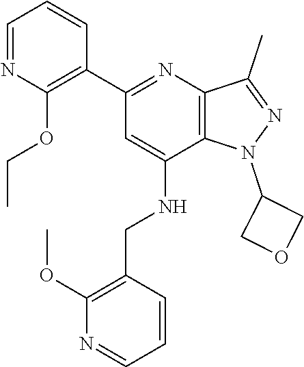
C1(N2C3=C(N=C(C4=C(OCC)N=CC=C4)C=C3NCC3=C(OC)N=CC=C3)C(C)=N2)COC1
